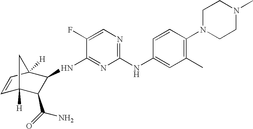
N(C1=NC(NC2=CC(C)=C(N3CCN(C)CC3)C=C2)=NC=C1F)C1C(C(=O)N)C2([H])C=CC1([H])C2
